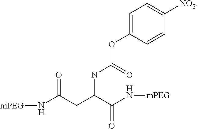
[mPEG]NC(CC(C(N[mPEG])=O)NC(=O)OC1=CC=C([NO2])C=C1)=O
